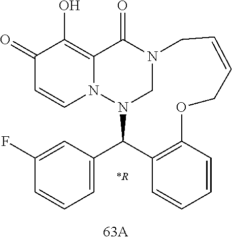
C1(=O)C=CN2C(=C1O)C(=O)N1CN2C(C2=CC=CC(F)=C2)C2=C(C=CC=C2)OCC=CC1.[*R]
